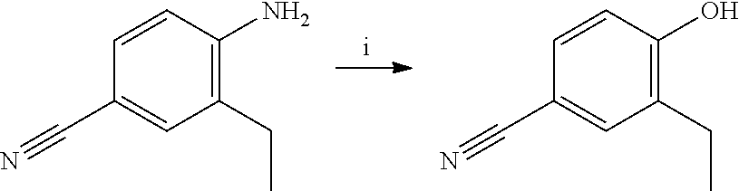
C1=CC(C#N)=CC(CC)=C1N.C1=CC(C#N)=CC(CC)=C1O
